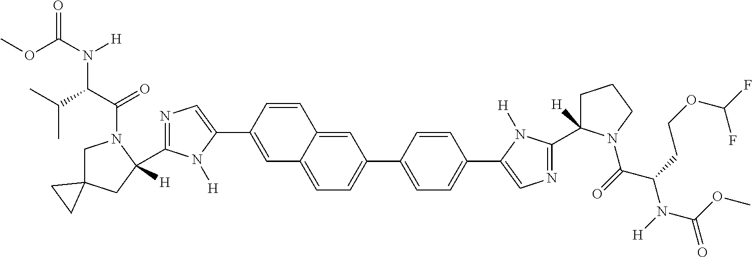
COC(N([H])C(C(=O)N1CC2(CC1([H])C1=NC=C(C3=CC4=CC=C(C5=CC=C(C6=CN=C(C7([H])CCCN7C(C(N(C(=O)OC)[H])CCOC(F)F)=O)N6[H])C=C5)C=C4C=C3)N1[H])CC2)C(C)C)=O
